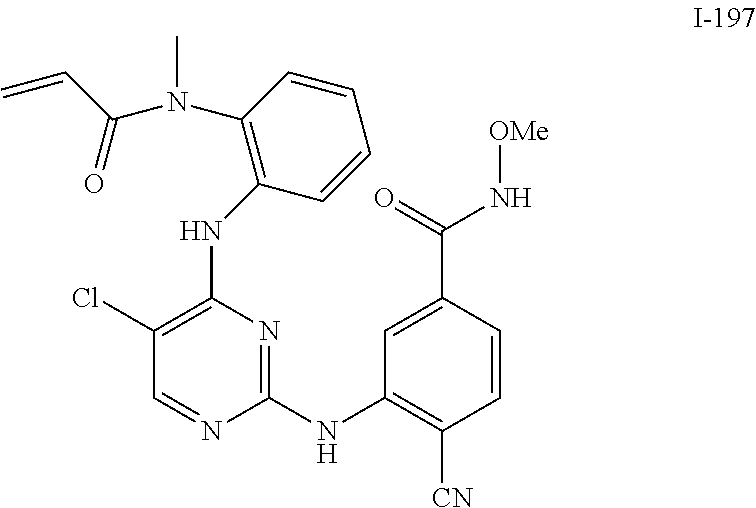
C1(NC2=C([CN])C=CC(C(=O)N[OMe])=C2)=NC(NC2=C(N(C)C(C=C)=O)C=CC=C2)=C(Cl)C=N1
